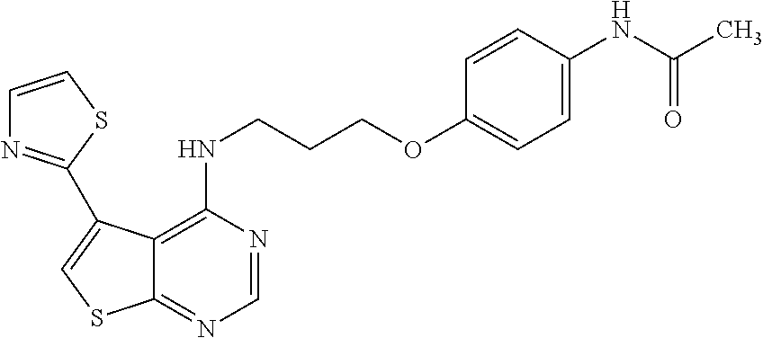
C1=NC(NCCCOC2=CC=C(NC(=O)C)C=C2)=C2C(=N1)SC=C2C1=NC=CS1
